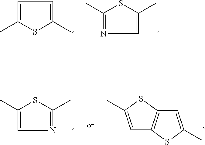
C1=C(C)SC(C)=C1.C1(C)=NC=C(C)S1.C1(C)=CN=C(C)S1.C1=C(C)SC2=C1SC(C)=C2
